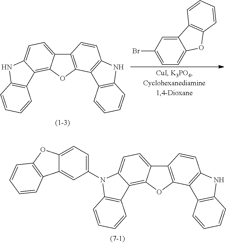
C12=C(OC3=C4C(=CC=C13)NC1=C4C=CC=C1)C1=C(C=C2)NC2=C1C=CC=C2.C12=CC(Br)=CC=C1OC1=C2C=CC=C1.C12=C(OC3=C4C(=CC=C13)N(C1=CC=C3C(=C1)C1=C(O3)C=CC=C1)C1=C4C=CC=C1)C1=C(C=C2)NC2=C1C=CC=C2
